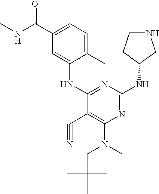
C1(C)=CC=C(C(NC)=O)C=C1NC1=NC(NC2CNCC2)=NC(N(C)CC(C)(C)C)=C1C#N
